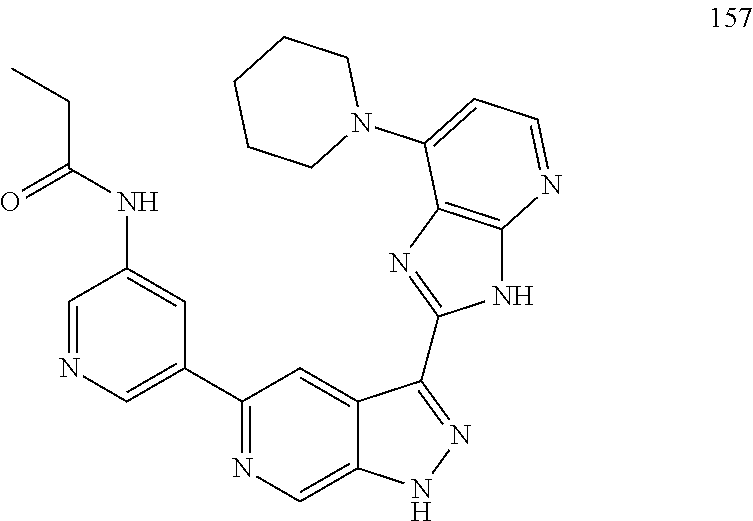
C1=NC=C(C2=NC=C3C(=C2)C(C2=NC4=C(N2)N=CC=C4N2CCCCC2)=NN3)C=C1NC(CC)=O
